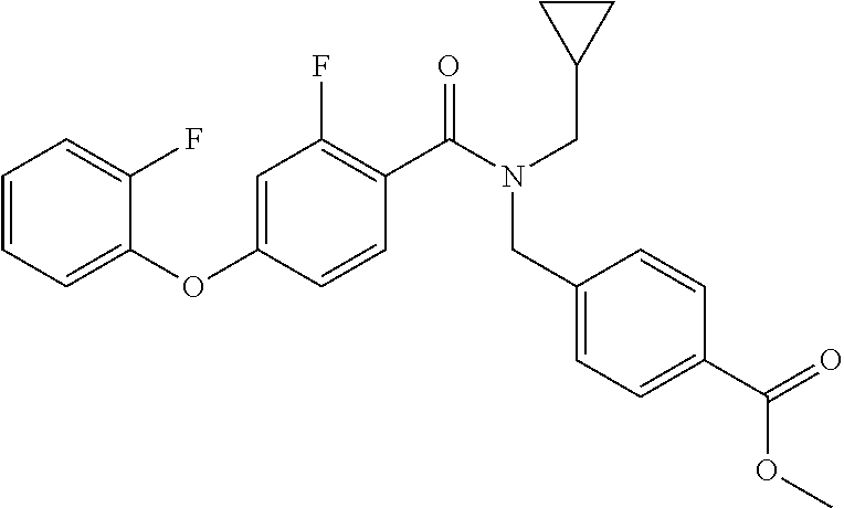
C1=CC=C(OC2=CC(F)=C(C(N(CC3CC3)CC3=CC=C(C(OC)=O)C=C3)=O)C=C2)C(F)=C1
